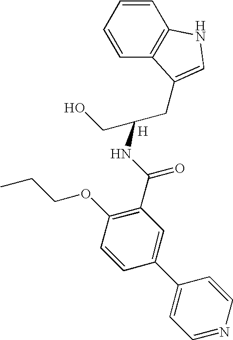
C1=CC=CC2=C1NC=C2CC(CO)NC(C1=C(OCCC)C=CC(C2=CC=NC=C2)=C1)=O.[H]
